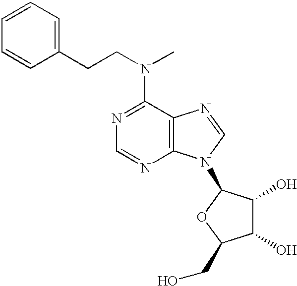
C12=C(N=CN1C1C(O)C(O)C(CO)O1)C(N(C)CCC1=CC=CC=C1)=NC=N2
